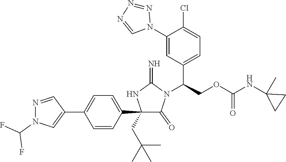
C1(C2=CC=C(C3=CN(C(F)F)N=C3)C=C2)(CC(C)(C)C)C(=O)N(C(COC(NC2(C)CC2)=O)C2=CC=C(Cl)C(N3N=NN=C3)=C2)C(=N)N1
